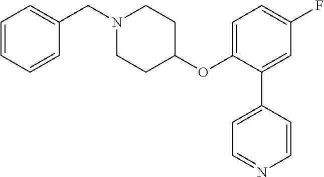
C1=CC=CC(CN2CCC(OC3=CC=C(F)C=C3C3=CC=NC=C3)CC2)=C1
